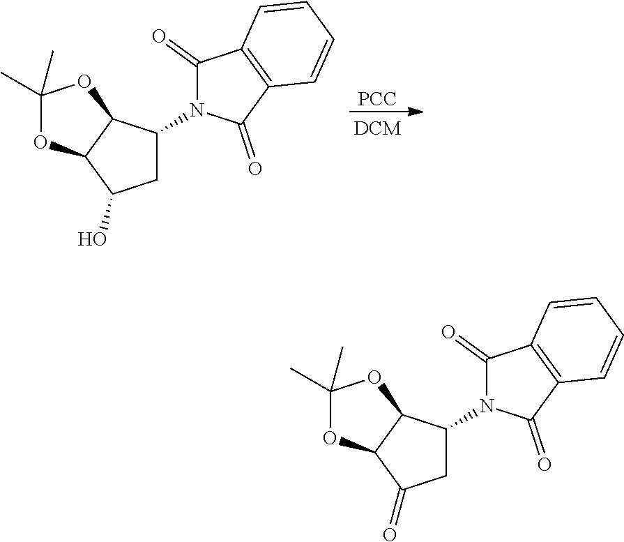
[PCC].C1(C)(C)OC2C(O1)C(N1C(=O)C3=C(C1=O)C=CC=C3)CC2O.C1(C)(C)OC2C(O1)C(N1C(=O)C3=C(C1=O)C=CC=C3)CC2=O
